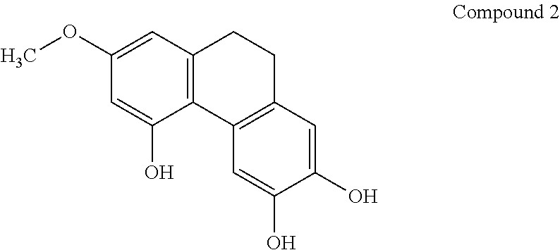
COC1=CC2=C(C3=C(CC2)C=C(O)C(O)=C3)C(O)=C1
